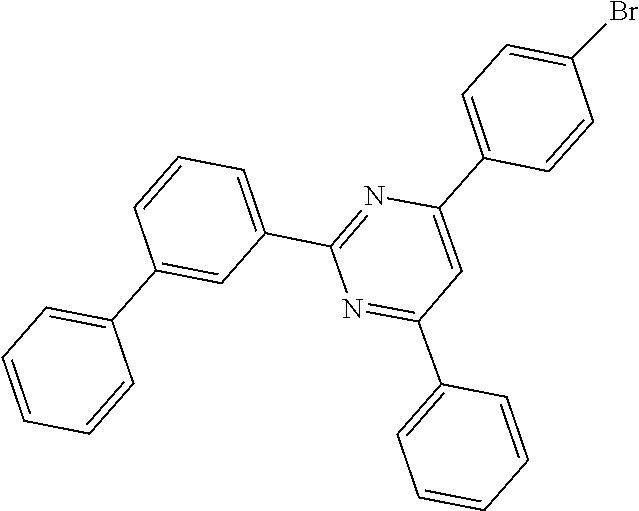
C1=CC=C(C2=NC(C3=CC=C(Br)C=C3)=CC(C3=CC=CC=C3)=N2)C=C1C1=CC=CC=C1
